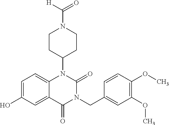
C1=C(O)C=C2C(=C1)N(C1CCN(C([H])=O)CC1)C(=O)N(CC1=CC(OC)=C(OC)C=C1)C2=O
